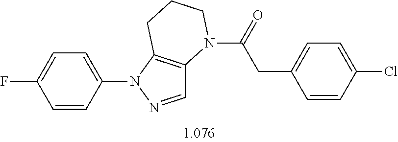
C1=C(N2N=CC3=C2CCCN3C(=O)CC2=CC=C(Cl)C=C2)C=CC(F)=C1
